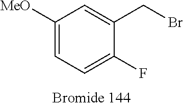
C1([OMe])=CC=C(F)C(CBr)=C1
